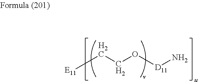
[E11]CCO[D11]N
